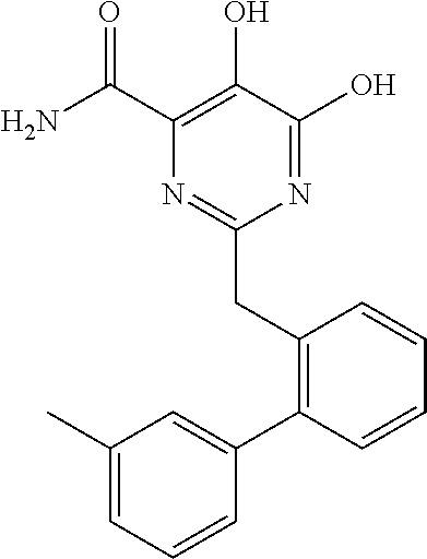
N1=C(O)C(O)=C(C(N)=O)N=C1CC1=C(C2=CC(C)=CC=C2)C=CC=C1
